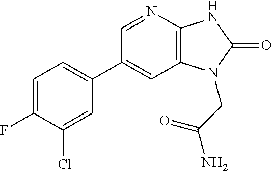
C1(C2=CC=C(F)C(Cl)=C2)=CC2=C(N=C1)NC(=O)N2CC(N)=O
